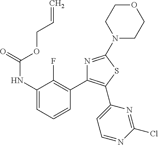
C1(NC(=O)OCC=C)=CC=CC(C2=C(C3=CC=NC(Cl)=N3)SC(N3CCOCC3)=N2)=C1F
